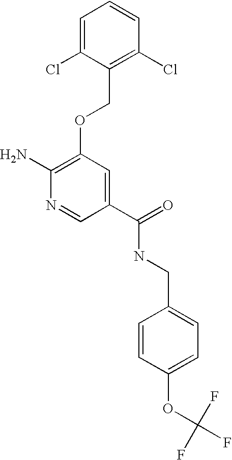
C1(Cl)=C(COC2=C(N)N=CC(C(=O)NCC3=CC=C(OC(F)(F)F)C=C3)=C2)C(Cl)=CC=C1
